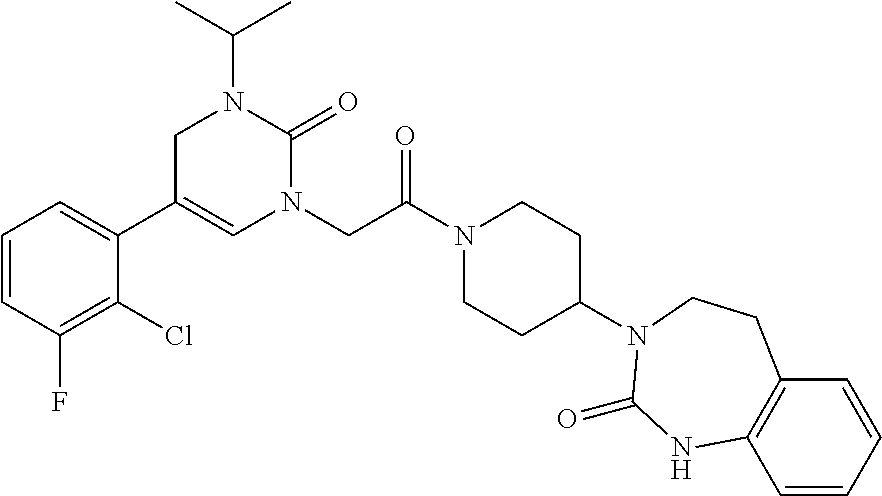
C1=CC(F)=C(Cl)C(C2=CN(CC(N3CCC(N4CCC5=C(C=CC=C5)NC4=O)CC3)=O)C(=O)N(C(C)C)C2)=C1
